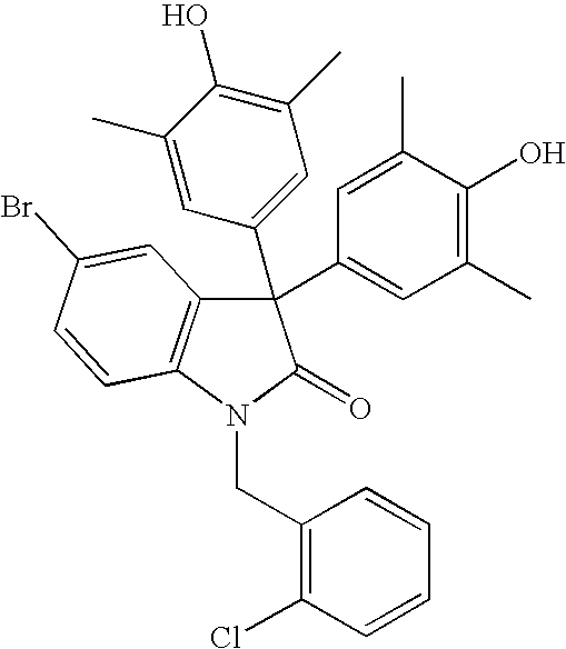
C1=C(C)C(O)=C(C)C=C1C1(C2=CC(C)=C(O)C(C)=C2)C2=C(N(CC3=C(Cl)C=CC=C3)C1=O)C=CC(Br)=C2
